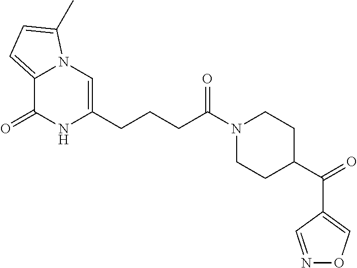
C12=CC=C(C)N1C=C(CCCC(N1CCC(C(=O)C3=CON=C3)CC1)=O)NC2=O
